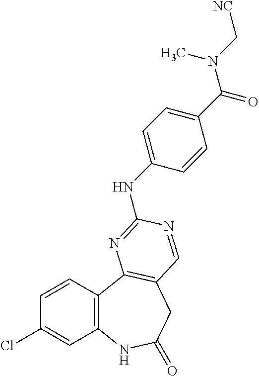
C1=CC2=C(C=C1Cl)NC(=O)CC1=C2N=C(NC2=CC=C(C(N(C[NC])C)=O)C=C2)N=C1
